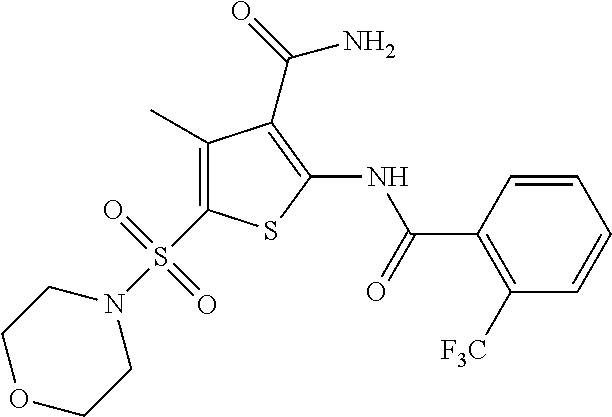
C1(C)=C(S(N2CCOCC2)(=O)=O)SC(NC(C2=C([F3C])C=CC=C2)=O)=C1C(=O)N
